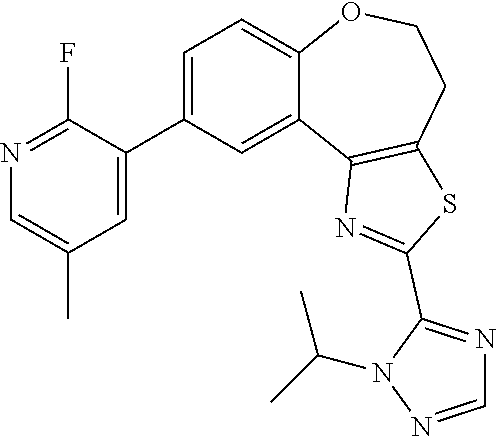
C1=NN(C(C)C)C(C2=NC3=C(CCOC4=CC=C(C5=CC(C)=CN=C5F)C=C43)S2)=N1
